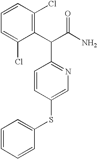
C1=CC=CC(SC2=CN=C(C(C(N)=O)C3=C(Cl)C=CC=C3Cl)C=C2)=C1
